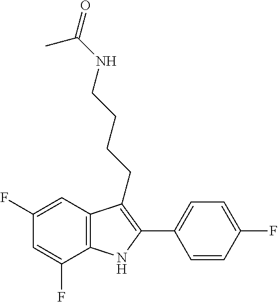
C1(F)=CC(F)=CC2=C1NC(C1=CC=C(F)C=C1)=C2CCCCNC(C)=O
